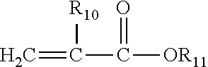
C=C([R10])C(=O)[OR11]
